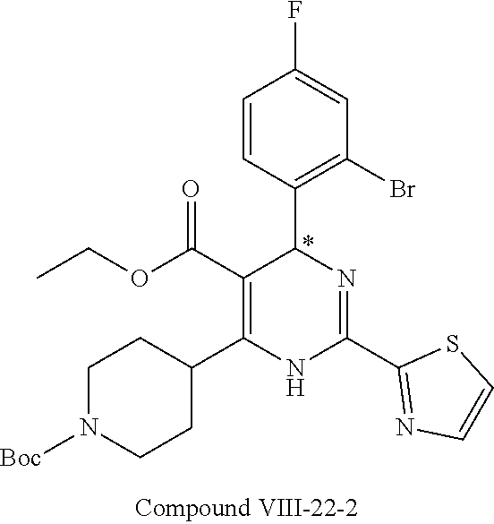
C1=C(F)C=CC(C2N=C(C3=NC=CS3)NC(C3CCN([Boc])CC3)=C2C(OCC)=O)=C1Br
